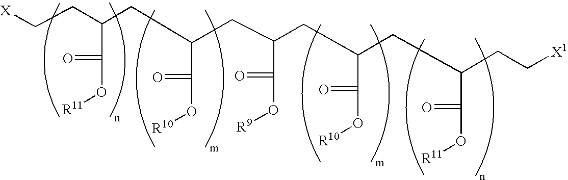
[X]CCC(CC(C(=O)O[R10])CC(CC(CC(CC[X1])C(=O)O[R11])C(=O)O[R10])C(=O)O[R9])C(=O)O[R11]
